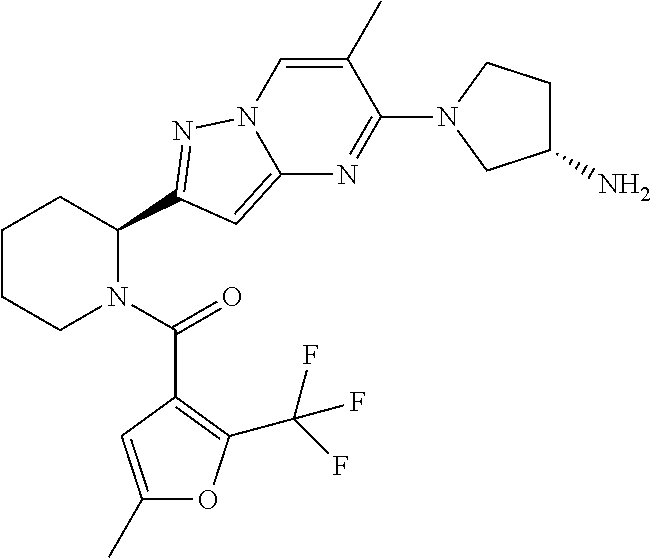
C1CCN(C(=O)C2=C(C(F)(F)F)OC(C)=C2)C(C2=NN3C=C(C)C(N4CC(N)CC4)=NC3=C2)C1
